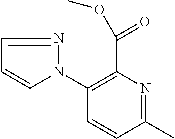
C1(N2C=CC=N2)=C(C(=O)OC)N=C(C)C=C1
